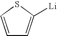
C1=CSC([Li])=C1
